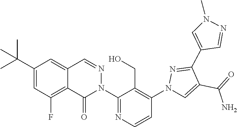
C12=C(F)C=C(C(C)(C)C)C=C1C=NN(C1=NC=CC(N3C=C(C(=O)N)C(C4=CN(C)N=C4)=N3)=C1CO)C2=O
